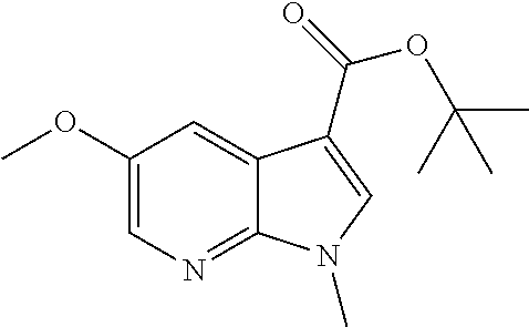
C1(OC)=CN=C2C(=C1)C(C(OC(C)(C)C)=O)=CN2C
